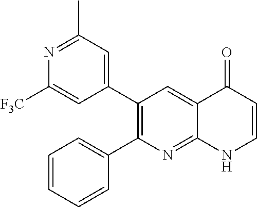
N1=C(C)C=C(C2=C(C3=CC=CC=C3)N=C3C(=C2)C(=O)C=CN3)C=C1[F3C]
